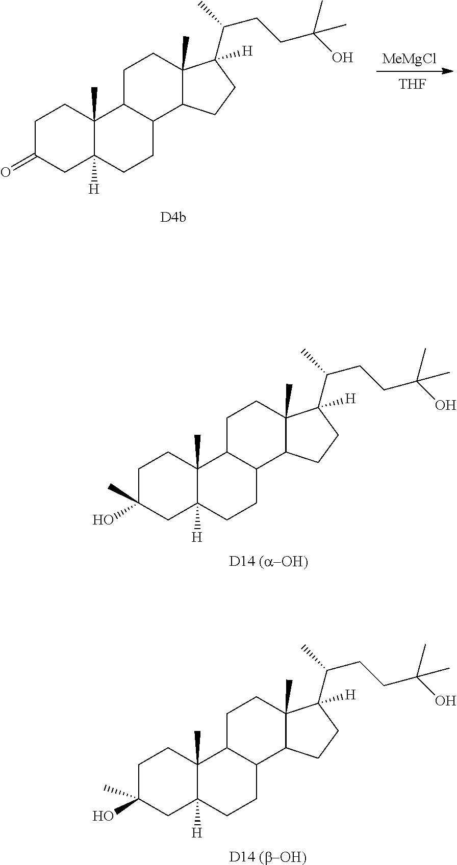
C1C(=O)CC2([H])C(C)(C1)C1C(CC2)C2C(C)(CC1)C(C(CCC(O)(C)C)C)([H])CC2.[MeMgCl].[THF].C1C(O)(C)CC2([H])C(C)(C1)C1C(CC2)C2C(C)(CC1)C(C(CCC(O)(C)C)C)([H])CC2.C1C(C)(O)CC2([H])C(C)(C1)C1C(CC2)C2C(C)(CC1)C(C(CCC(O)(C)C)C)([H])CC2
